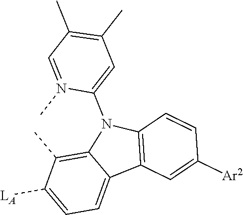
C12=C(C)C([LA])=CC=C1C1=C(N2C2=CC(C)=C(C)C=N2C)C=CC([Ar2])=C1
